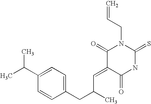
CC(C1=CC=C(CC(C)C=C2C(=O)NC(=S)N(CC=C)C2=O)C=C1)C
